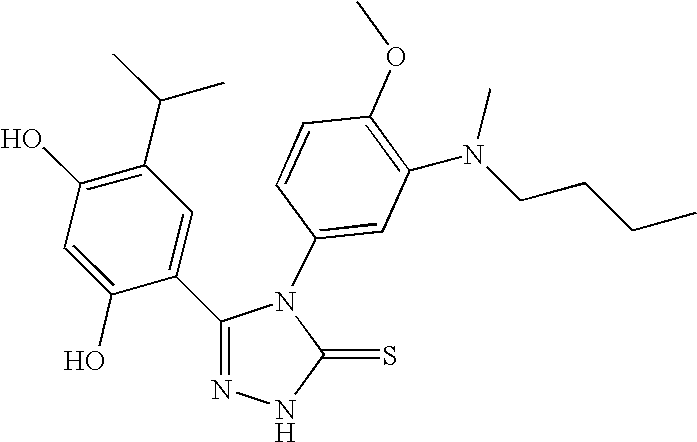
C1(O)=C(C(C)C)C=C(C2=NNC(=S)N2C2=CC(N(CCCC)C)=C(OC)C=C2)C(O)=C1
